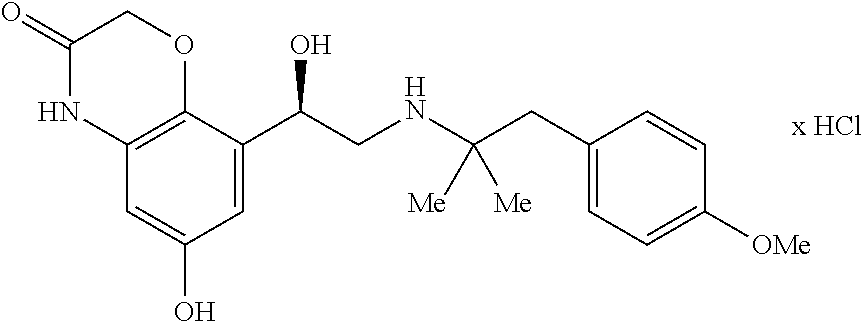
C1(=O)NC2=C(OC1)C(C(CNC(CC1=CC=C([OMe])C=C1)([Me])[Me])O)=CC(O)=C2
